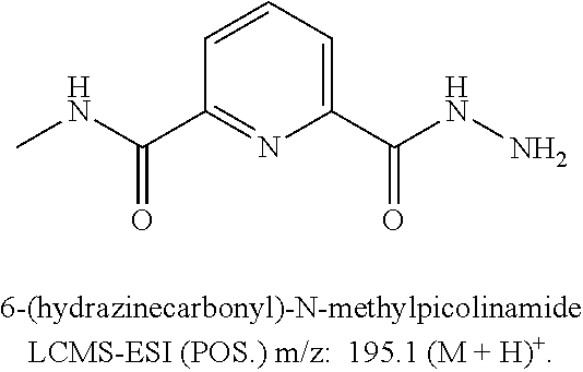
CNC(=O)C1=NC(C(=O)NN)=CC=C1
